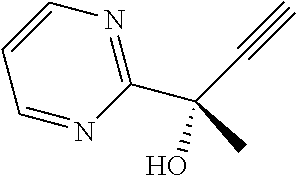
C1(C(C)(O)C#C)=NC=CC=N1
